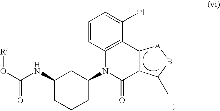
C1(NC(O[R])=O)CCCC(N2C3=C(C(Cl)=CC=C3)C3C(C2=O)C(C)B[A]3)C1
